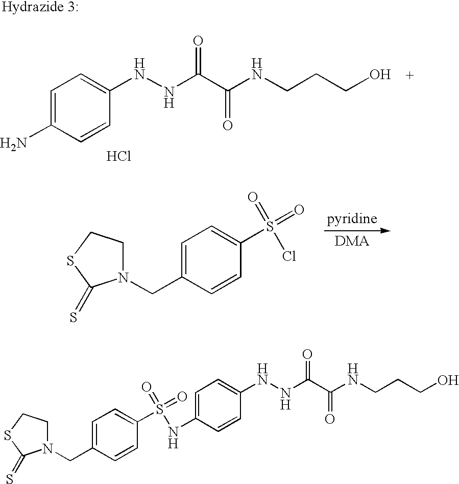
C1=C(N)C=CC(NNC(C(NCCCO)=O)=O)=C1.Cl.C1=C(CN2CCSC2=S)C=CC(S(=O)(=O)Cl)=C1.C1=C(CN2CCSC2=S)C=CC(S(=O)(=O)NC2=CC=C(NNC(C(NCCCO)=O)=O)C=C2)=C1
